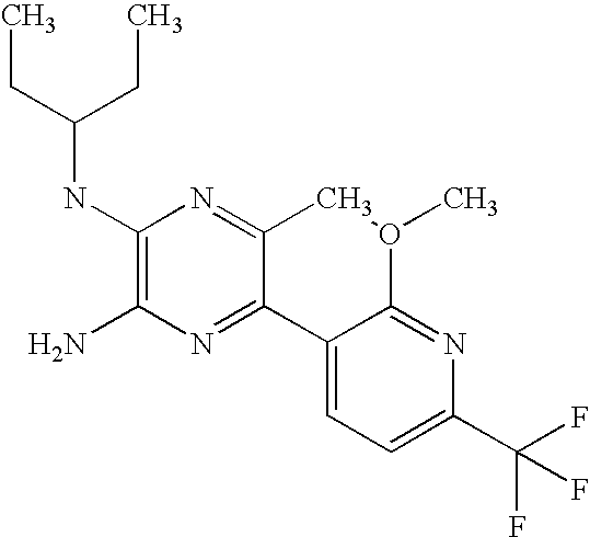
CCC(NC1=C(N)N=C2C(=N1)CO(C)C1=NC(C(F)(F)F)=CC=C21)CC
